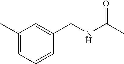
C1(C)=CC=CC(CNC(C)=O)=C1
